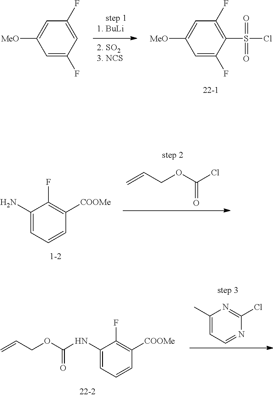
C1(C)=CC=NC(Cl)=N1.C1(NC(=O)OCC=C)=CC=CC([COOMe])=C1F.C=CCOC(Cl)=O.C1(N)=CC=CC([COOMe])=C1F.C1=C(F)C(S(Cl)(=O)=O)=C(F)C=C1[MeO].C1=C(F)C=C(F)C=C1[MeO]
